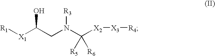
[R1][X1]C(CN(C([X2][X3][R4])([R5])[R6])[R3])O
